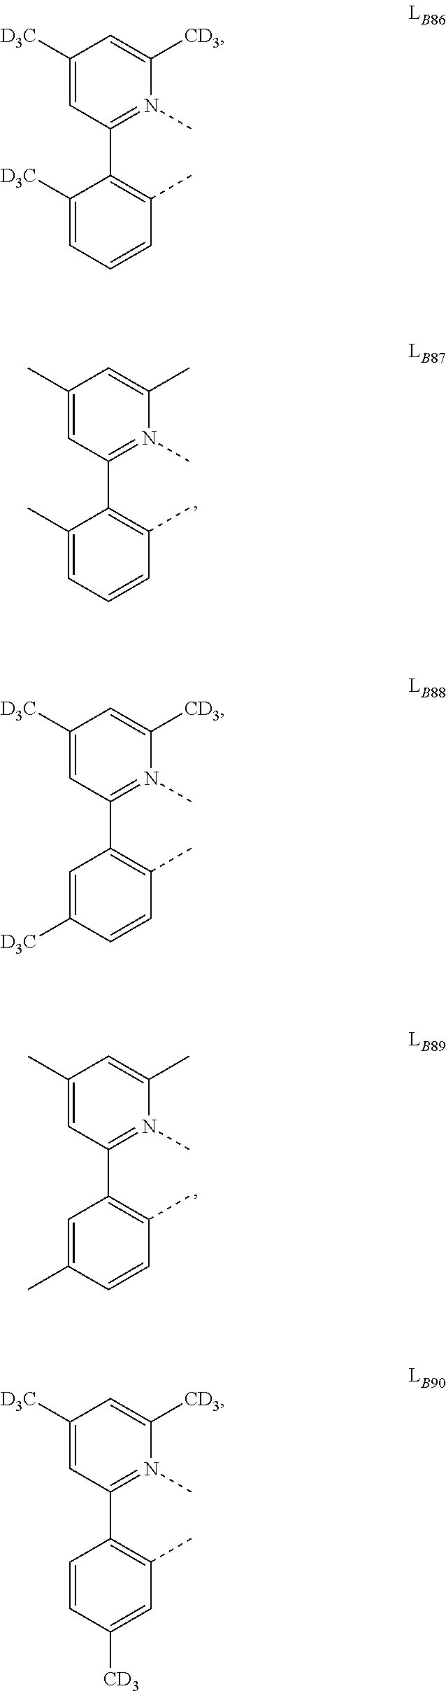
C1=C([CD3])N(C)=C(C2=C(C)C=CC=C2[D3C])C=C1[D3C].C1=C(C)N(C)=C(C2=C(C)C=CC=C2C)C=C1C.C1=C([CD3])N(C)=C(C2=C(C)C=CC([D3C])=C2)C=C1[D3C].C1=C(C)N(C)=C(C2=C(C)C=CC(C)=C2)C=C1C.C1=C([CD3])N(C)=C(C2=C(C)C=C([CD3])C=C2)C=C1[D3C]
